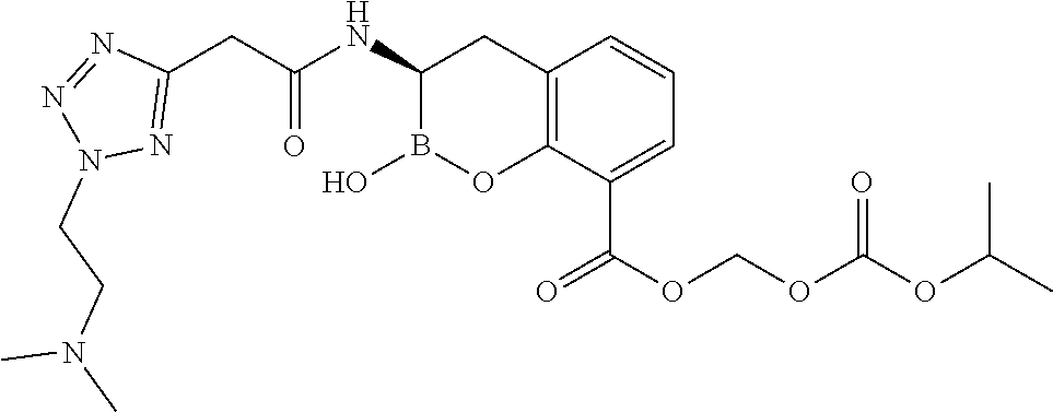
C12=C(C(C(OCOC(OC(C)C)=O)=O)=CC=C1)OB(O)C(NC(CC1=NN(CCN(C)C)N=N1)=O)C2
